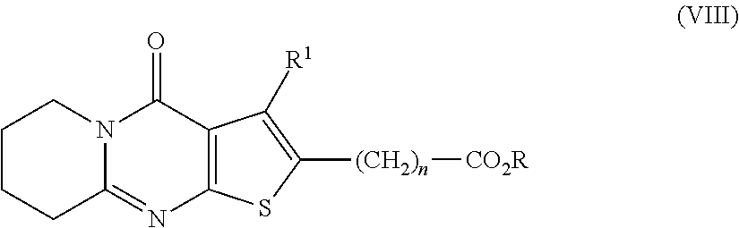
N12C(=O)C3=C(N=C1CCCC2)SC([(CH2)n][CO2R])=C3[R1]
